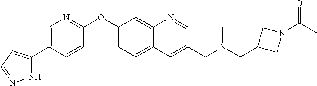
N1C(C2=CN=C(OC3=CC=C4C(=C3)N=CC(CN(CC3CN(C(C)=O)C3)C)=C4)C=C2)=CC=N1
